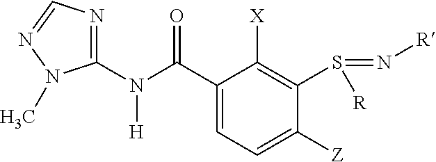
C1(N(C(C2=CC=C([Z])C(S(=N[R])[R])=C2[X])=O)[H])=NC=NN1C
